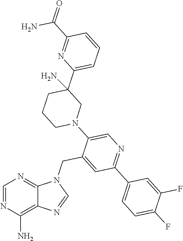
C1=NC(N)=C2C(=N1)N(CC1=CC(C3=CC=C(F)C(F)=C3)=NC=C1N1CCCC(C3=CC=CC(C(N)=O)=N3)(N)C1)C=N2
